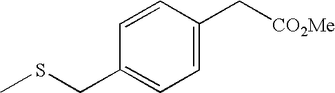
C1=C(C[CO2Me])C=CC(CSC)=C1
